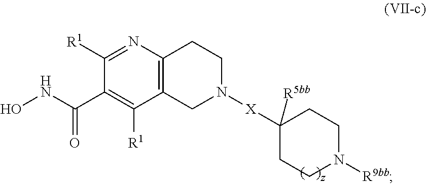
C12=C(N=C([R1])C(C(NO)=O)=C1[R1])CCN([X]C1([R5bb])CCN([R9bb])CC1)C2
